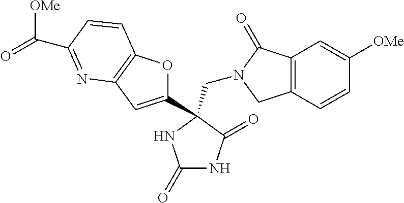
C(N1CC2=C(C1=O)C=C([OMe])C=C2)C1(C2=CC3=C(O2)C=CC(C([OMe])=O)=N3)C(=O)NC(=O)N1
